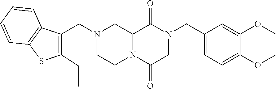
C12N(C(=O)CN(CC3=CC=C(OC)C(OC)=C3)C1=O)CCN(CC1=C(CC)SC3=C1C=CC=C3)C2
